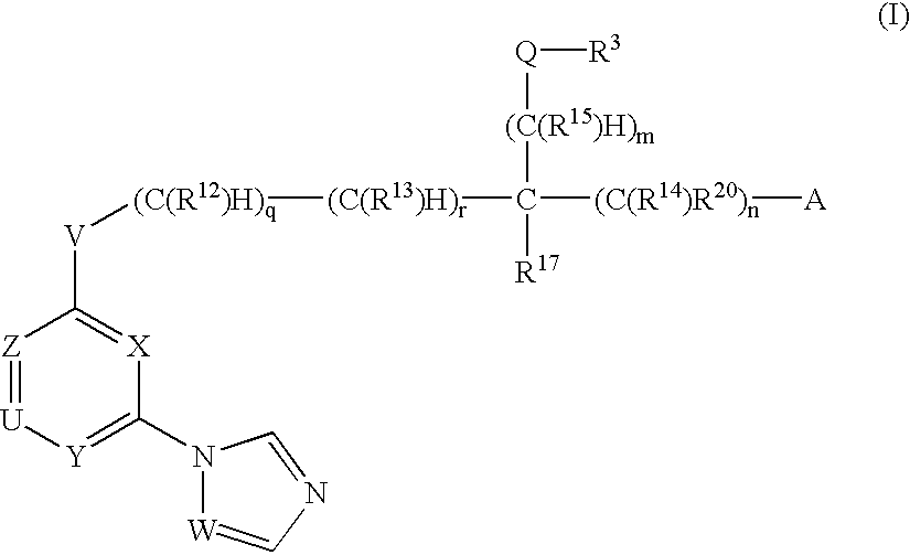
[Z]1=[U][Y]=C(N2[W]=CN=C2)[X]=C1[V][(C(R12)H)q][(C(R13)H)r]C([(C(R14)R20)n][A])([(C(R15)H)m][Q][R3])[R17]
